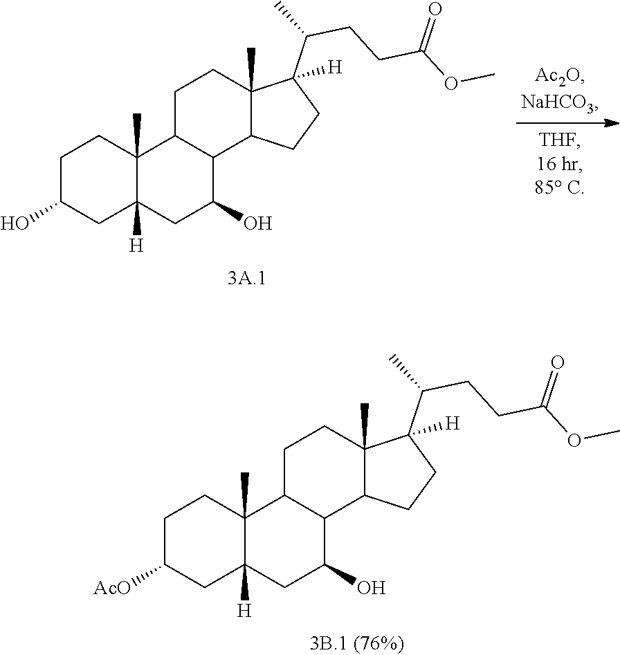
C12(C)C([H])(CC(O)C3C1CCC1(C)C3CCC1(C(C)CCC(OC)=O)[H])CC(O)CC2.C12(C)C([H])(CC(O)C3C1CCC1(C)C3CCC1(C(C)CCC(OC)=O)[H])CC([AcO])CC2
